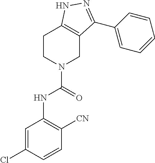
C1CN(C(=O)NC2=C([CN])C=CC(Cl)=C2)CC2=C1NN=C2C1=CC=CC=C1
